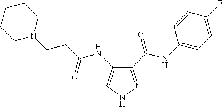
C(C(=O)NC1=CNN=C1C(NC1=CC=C(F)C=C1)=O)CN1CCCCC1
